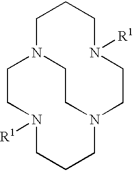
C1N2CCN([R1])CCCN(CCN([R1])CC1)CC2
